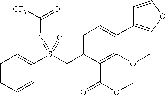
C1=CC=CC(S(CC2=CC=C(C3=COC=C3)C(OC)=C2C(OC)=O)(=NC([CF3])=O)=O)=C1
